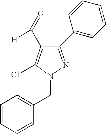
C1=CC=CC(CN2N=C(C3=CC=CC=C3)C(C(=O)[H])=C2Cl)=C1
